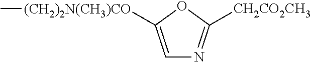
C1=C([(CH2)2N(CH3)CO]C)OC([CH2CO2CH3])=N1
